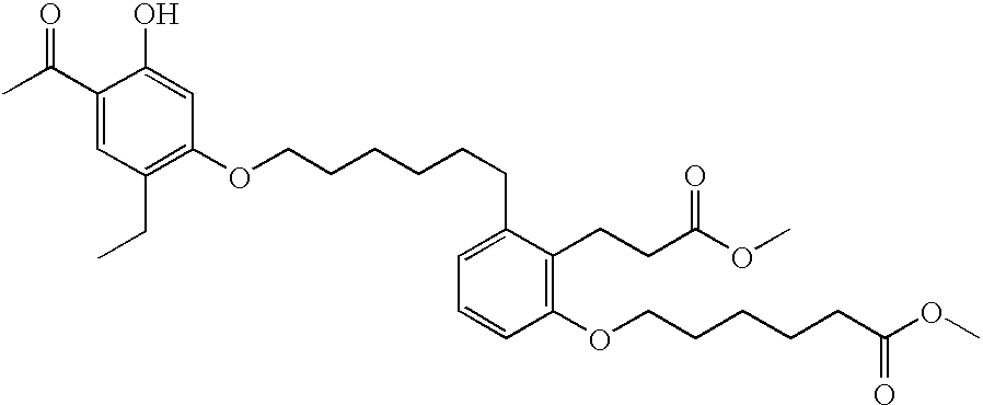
C(CCCCCC1=CC=CC(OCCCCCC(OC)=O)=C1CCC(OC)=O)OC1=C(CC)C=C(C(C)=O)C(O)=C1
